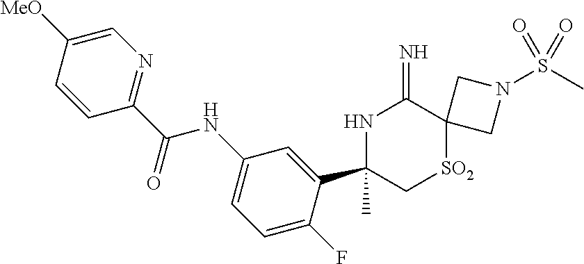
C1(C(=O)NC2=CC=C(F)C(C3(C)NC(=N)C4([SO2]C3)CN(S(C)(=O)=O)C4)=C2)=NC=C([MeO])C=C1
